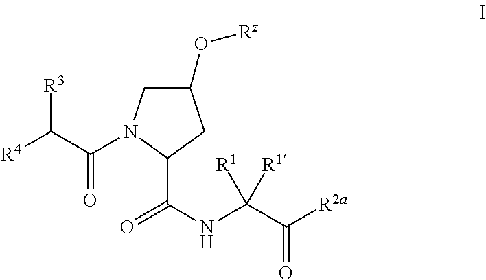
C1(O[Rz])CN(C(C([R4])[R3])=O)C(C(=O)NC(C(=O)[R2a])([R1])[R1])C1
